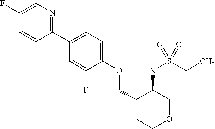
C1(F)=CN=C(C2=CC=C(OCC3CCOCC3NS(CC)(=O)=O)C(F)=C2)C=C1
